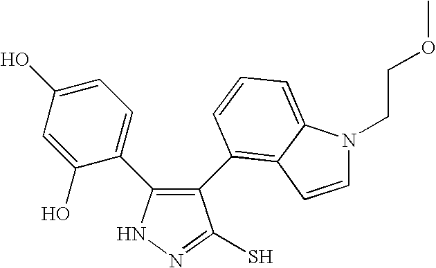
N1N=C(S)C(C2=C3C(=CC=C2)N(CCOC)C=C3)=C1C1=CC=C(O)C=C1O
